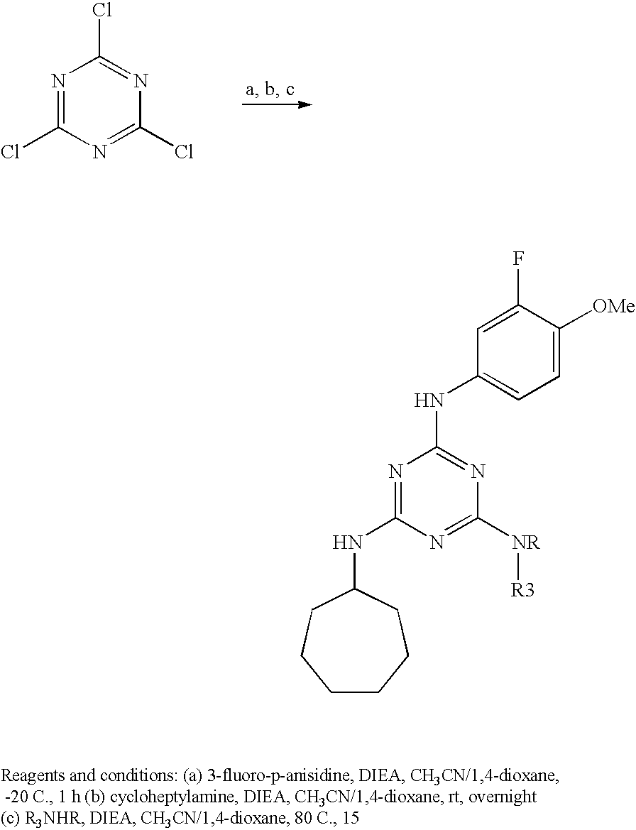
N1=C(Cl)N=C(Cl)N=C1Cl.N1=C(NC2CCCCCC2)N=C([NR][R3])N=C1NC1=CC=C([OMe])C(F)=C1
